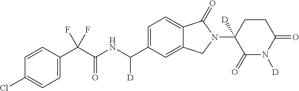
C1=CC(C(C(NC(C2=CC=C3C(=C2)CN(C2([D])C(=O)N([D])C(=O)CC2)C3=O)[D])=O)(F)F)=CC=C1Cl
